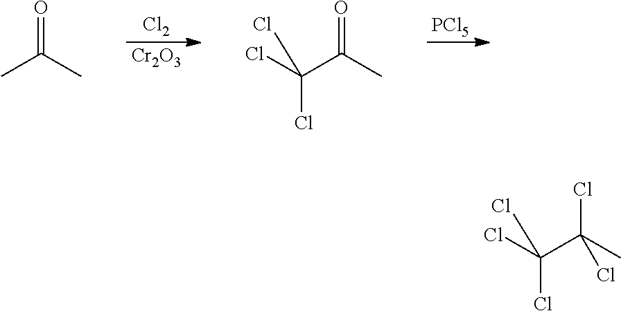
[Cl2].[Cr2O3].[PCl5].O=C(C)C.O=C(C)C(Cl)(Cl)Cl.ClC(C)(C(Cl)(Cl)Cl)Cl
